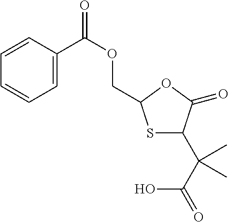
C1=CC(C(OCC2SC(C(C(O)=O)(C)C)C(=O)O2)=O)=CC=C1
